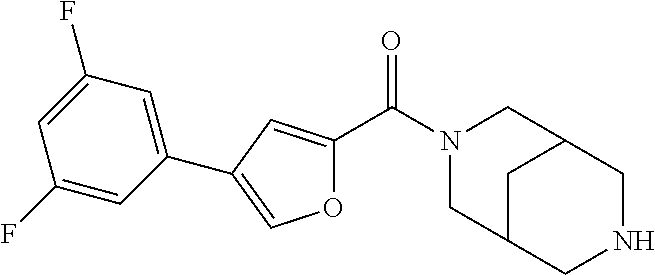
N1(C(C2=CC(C3=CC(F)=CC(F)=C3)=CO2)=O)CC2CNCC(C1)C2
